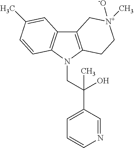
C12=C(N(CC(C3=CC=CN=C3)(O)C)C3=C1C=C(C)C=C3)CC[N+](C)([-O])C2
